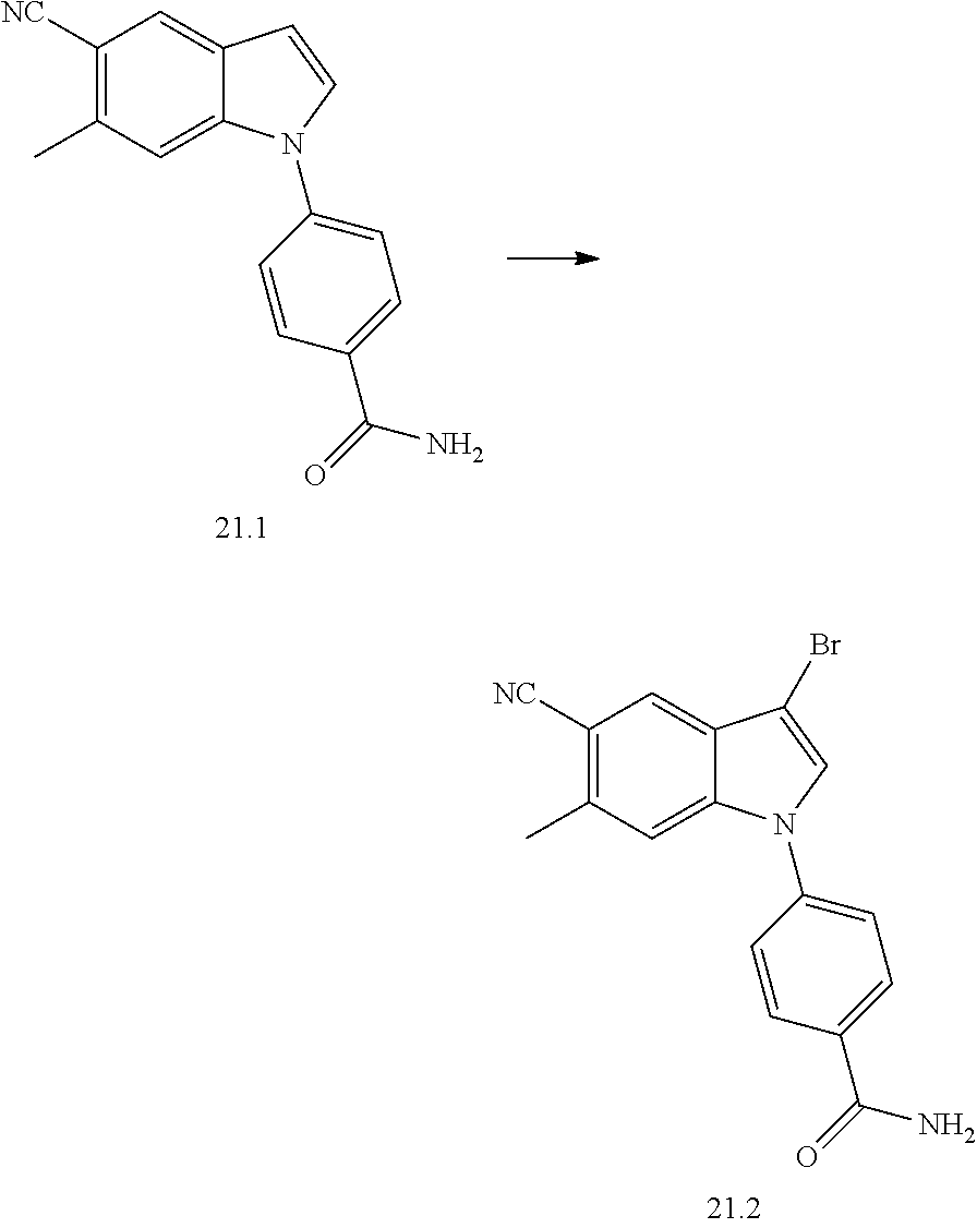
C1([NC])=C(C)C=C2C(=C1)C(Br)=CN2C1=CC=C(C(N)=O)C=C1.C1([NC])=C(C)C=C2C(=C1)C=CN2C1=CC=C(C(N)=O)C=C1
